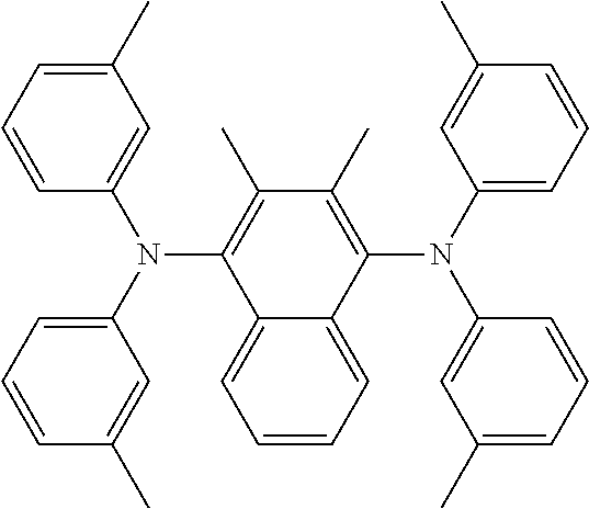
C12=CC=CC=C1C(N(C1=CC=CC(C)=C1)C1=CC(C)=CC=C1)=C(C)C(C)=C2N(C1=CC=CC(C)=C1)C1=CC(C)=CC=C1
